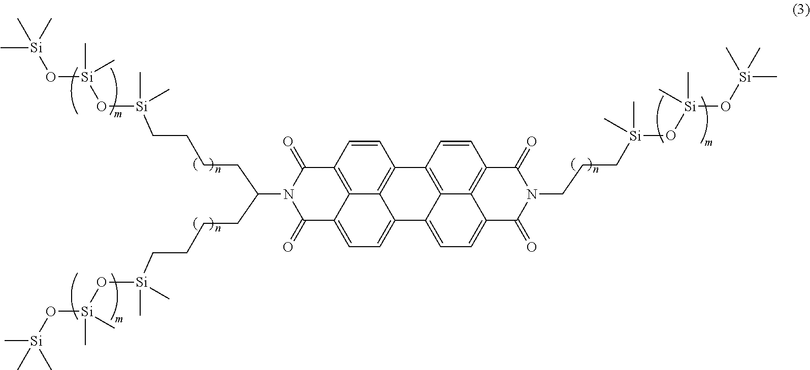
C12=C3C4=C5C(=CC=C6C5=C(C(=O)N(CCC[Si](O[Si](O[Si](C)(C)C)(C)C)(C)C)C6=O)C=C4)C1=CC=C1C2=C(C(=O)N(C(CCCC[Si](O[Si](O[Si](C)(C)C)(C)C)(C)C)CCCC[Si](O[Si](O[Si](C)(C)C)(C)C)(C)C)C1=O)C=C3
